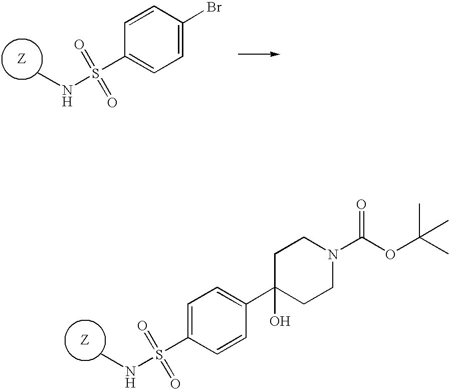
C1=CC(S(NC)(=O)=O)=CC=C1C1(O)CCN(C(OC(C)(C)C)=O)CC1.C1=C(Br)C=CC(S(NC)(=O)=O)=C1
